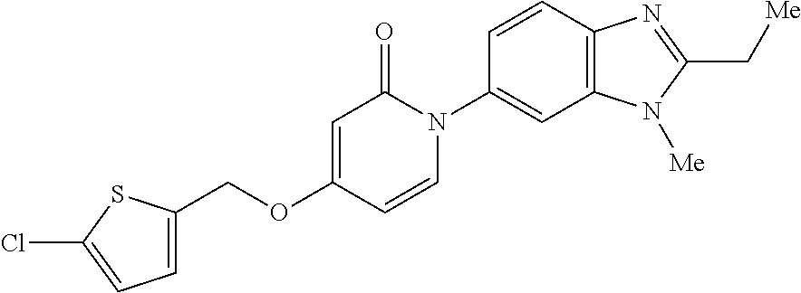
C1(COC2=CC(=O)N(C3=CC4=C(C=C3)N=C(C[Me])N4[Me])C=C2)=CC=C(Cl)S1
